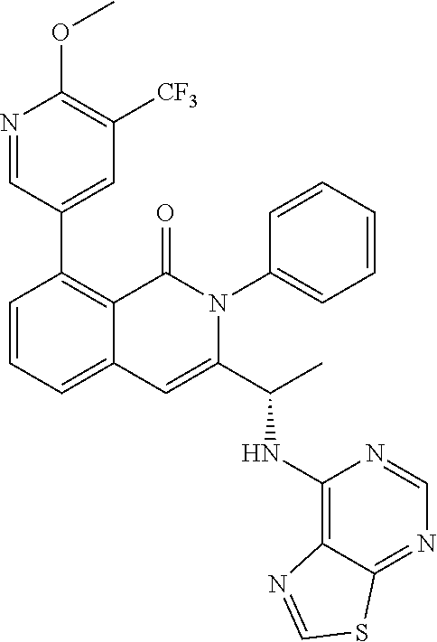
C1(C2=C3C(=CC=C2)C=C(C(C)NC2=C4C(=NC=N2)SC=N4)N(C2=CC=CC=C2)C3=O)=CC([CF3])=C(OC)N=C1
